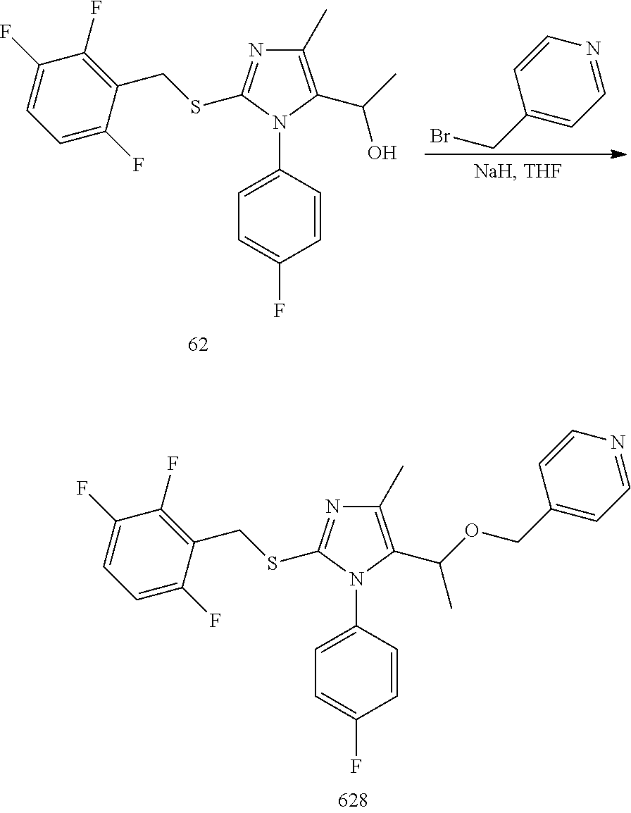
C1(C)=C(C(OCC2=CC=NC=C2)C)N(C2=CC=C(F)C=C2)C(SCC2=C(F)C(F)=CC=C2F)=N1.C1(CBr)=CC=NC=C1.C1(C)=C(C(C)O)N(C2=CC=C(F)C=C2)C(SCC2=C(F)C(F)=CC=C2F)=N1
